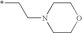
*CCN1CCOCC1
